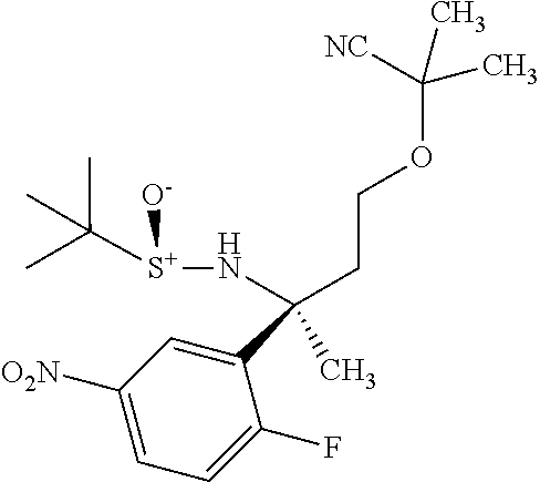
C1(C(CCOC([NC])(C)C)(C)N[S+](C(C)(C)C)[O-])=CC([O2N])=CC=C1F
